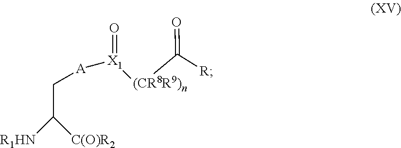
C(C[A][X1]([(CR8R9)n]C([R])=O)=O)([C(O)R2])[R1HN]
